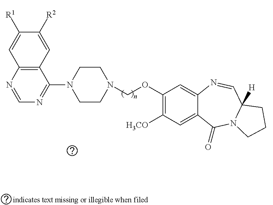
C12=C(N=CN=C1N1CCN(COC3=C([H3CO])C=C4C(=C3)N=CC3([H])N(C4=O)CCC3)CC1)C=C([R1])C([R2])=C2
